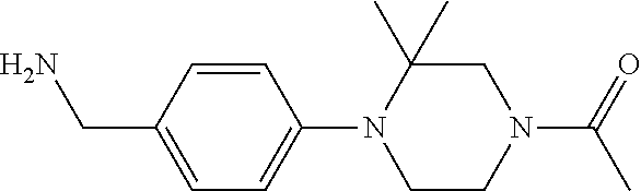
C1=CC(N2CCN(C(C)=O)CC2(C)C)=CC=C1CN
